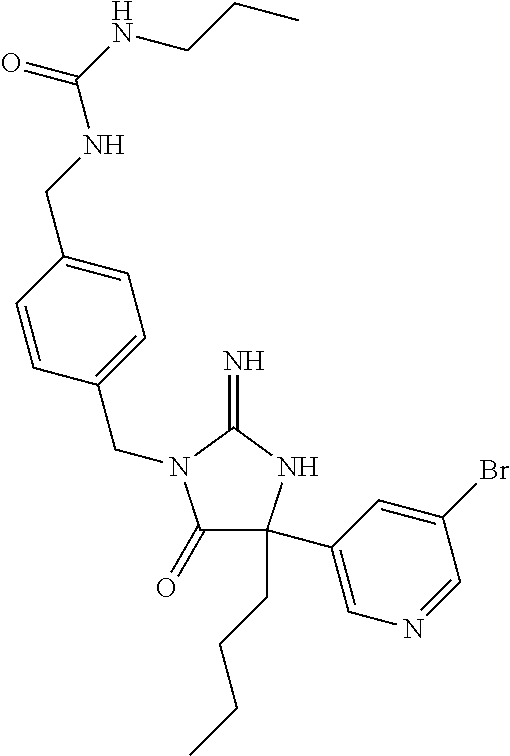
C1(=O)C(CCCC)(C2=CN=CC(Br)=C2)NC(=N)N1CC1=CC=C(CNC(NCCC)=O)C=C1
